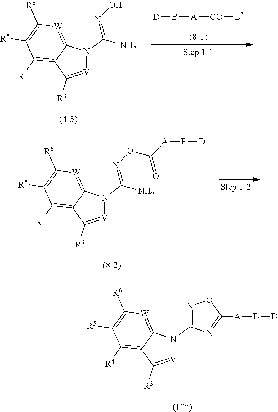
[V]1=C([R3])C2=C([R4])C([R5])=C([R6])[W]=C2N1C1=NOC([A]B[D])=N1.[V]1=C([R3])C2=C([R4])C([R5])=C([R6])[W]=C2N1C(=NO)N.[D]B[A][CO][L7].[V]1=C([R3])C2=C([R4])C([R5])=C([R6])[W]=C2N1C(=NOC([A]B[D])=O)N
